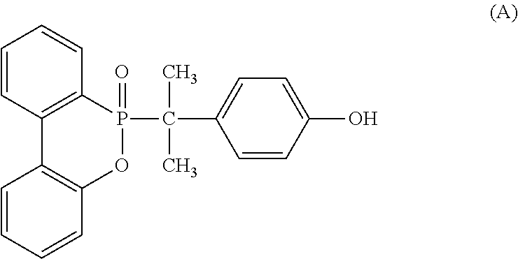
C1=CC=CC2=C1C1=C(OP2(C(C2=CC=C(O)C=C2)(C)C)=O)C=CC=C1
